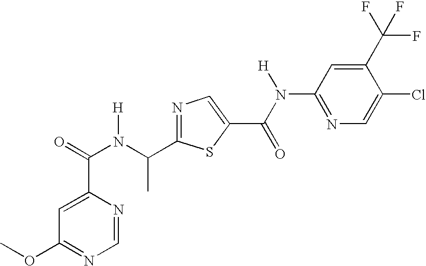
C1=C(C(N(C(C2=NC=C(C(N(C3=NC=C(Cl)C(C(F)(F)F)=C3)[H])=O)S2)C)[H])=O)N=CN=C1OC
